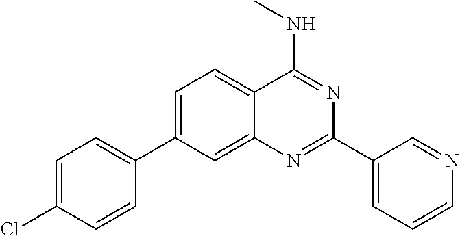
C1=C(C2=CC=C(Cl)C=C2)C=C2C(=C1)C(NC)=NC(C1=CC=CN=C1)=N2
